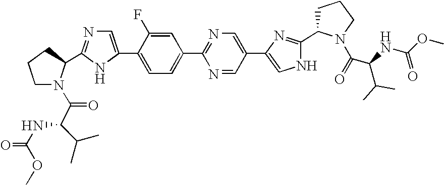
C1N(C(C(C(C)C)NC(=O)OC)=O)C(C2=NC=C(C3=CC=C(C4=NC=C(C5=CNC(C6CCCN6C(=O)C(NC(OC)=O)C(C)C)=N5)C=N4)C=C3F)N2)CC1
